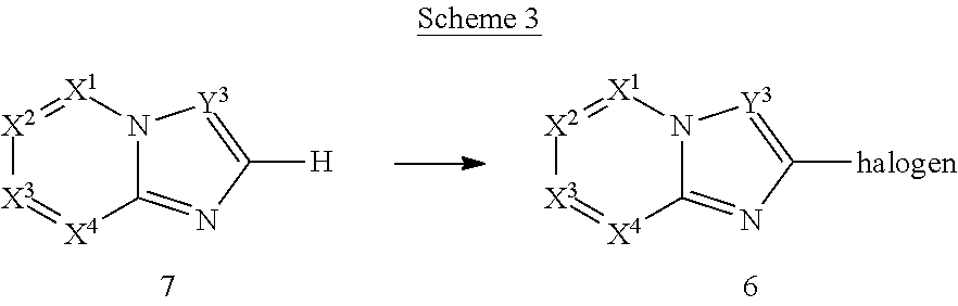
[X2]1=[X1]N2C(=NC([H])=[Y3]2)[X4]=[X3]1.[X2]1=[X1]N2C(=NC([halogen])=[Y3]2)[X4]=[X3]1
